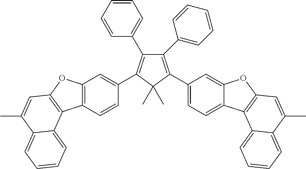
C12=C(C=CC(C3=C(C4=CC=CC=C4)C(C4=CC=CC=C4)=C(C4=CC=C5C(=C4)OC4=C5C5=CC=CC=C5C(C)=C4)C3(C)C)=C1)C1=C(O2)C=C(C)C2=CC=CC=C12
